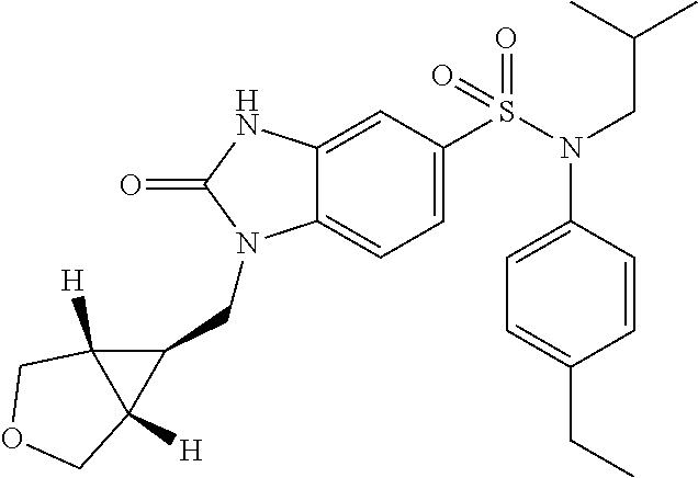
C1=C(S(=O)(N(C2=CC=C(CC)C=C2)CC(C)C)=O)C=C2C(=C1)N(CC1C3([H])C1([H])COC3)C(=O)N2
